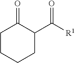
C1CCCC(C([R1])=O)C1=O
